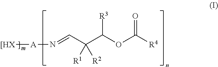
[[HX][A]N=CC([R1])([R2])C(OC([R4])=O)[R3]
